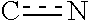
cn
